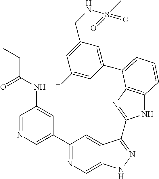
C1=NC=C(C2=NC=C3C(=C2)C(C2=NC4=C(N2)C=CC=C4C2=CC(CNS(C)(=O)=O)=CC(F)=C2)=NN3)C=C1NC(CC)=O
